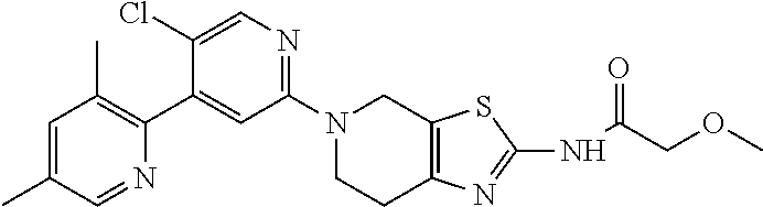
N1(C2=NC=C(Cl)C(C3=C(C)C=C(C)C=N3)=C2)CCC2=C(C1)SC(NC(COC)=O)=N2
